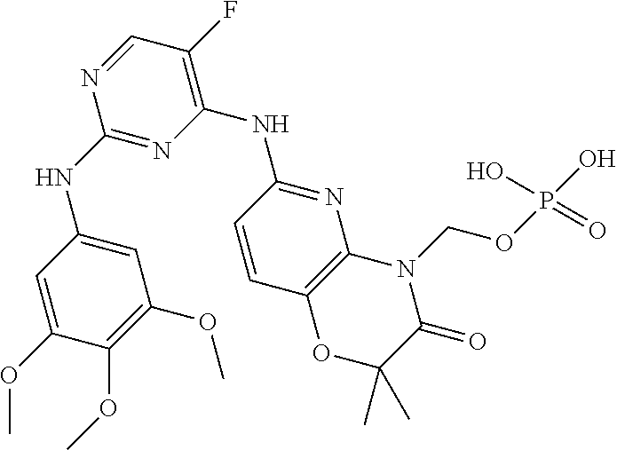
C1=CC2=C(N=C1NC1=C(F)C=NC(NC3=CC(OC)=C(OC)C(OC)=C3)=N1)N(COP(O)(O)=O)C(=O)C(C)(C)O2
